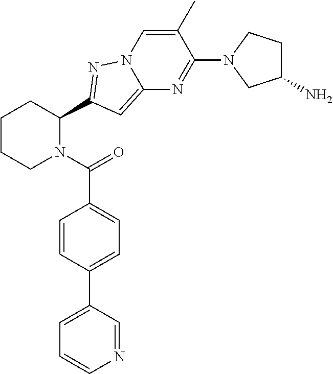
C1CCN(C(=O)C2=CC=C(C3=CC=CN=C3)C=C2)C(C2=NN3C(=C2)N=C(N2CC(N)CC2)C(C)=C3)C1
